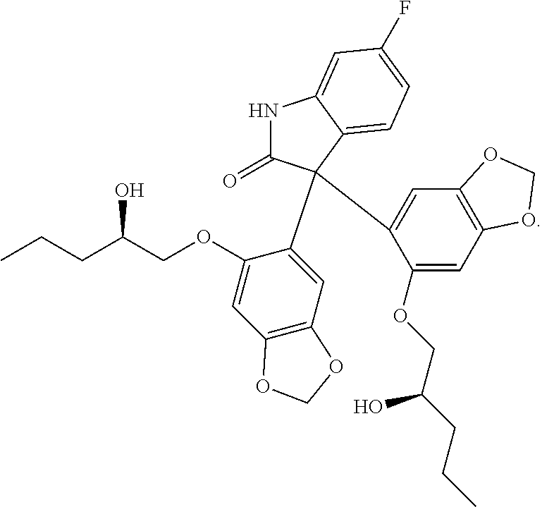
C1(OCC(CCC)O)=CC2=C(C=C1C1(C3=CC4=C(C=C3OCC(CCC)O)OCO4)C(=O)NC3=CC(F)=CC=C31)OCO2
